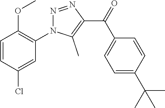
C1=CC(Cl)=CC(N2N=NC(C(=O)C3=CC=C(C(C)(C)C)C=C3)=C2C)=C1OC
